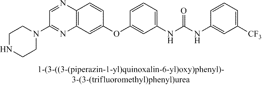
C12=C(C=C(OC3=CC(NC(NC4=CC([CF3])=CC=C4)=O)=CC=C3)C=C1)N=C(N1CCNCC1)C=N2
